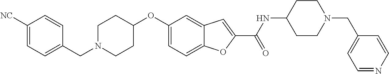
N1(CC2=CC=C([NC])C=C2)CCC(OC2=CC=C3C(=C2)C=C(C(=O)NC2CCN(CC4=CC=NC=C4)CC2)O3)CC1
